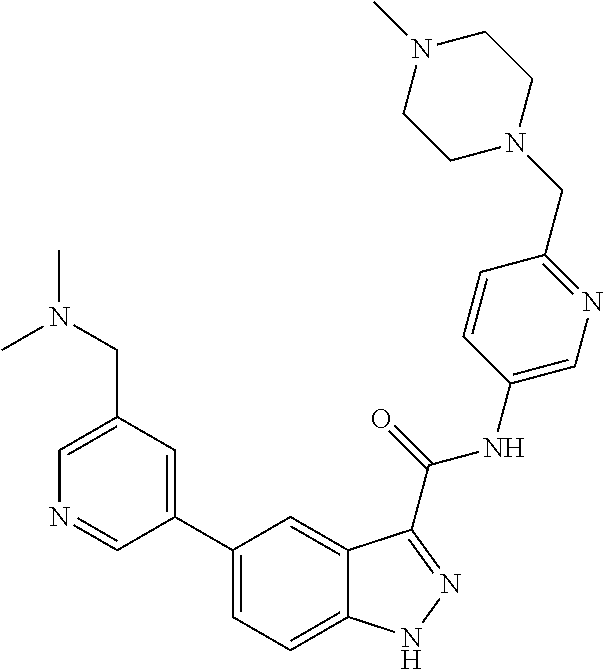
C1(CN(C)C)=CN=CC(C2=CC=C3C(=C2)C(C(NC2=CN=C(CN4CCN(C)CC4)C=C2)=O)=NN3)=C1
